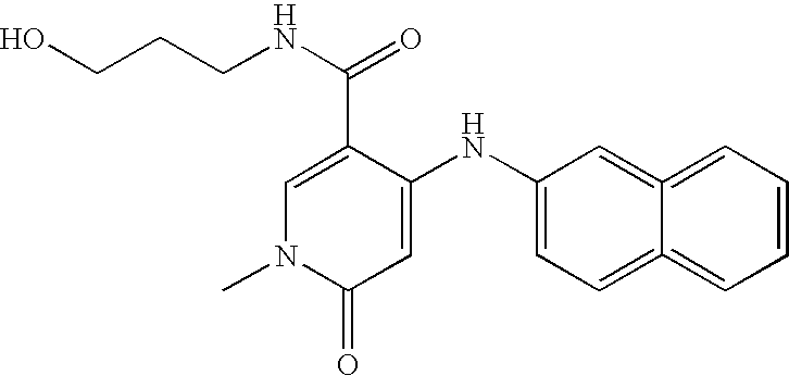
C1(C(=O)NCCCO)=CN(C)C(=O)C=C1NC1=CC=C2=CC=CC=C2=C1
